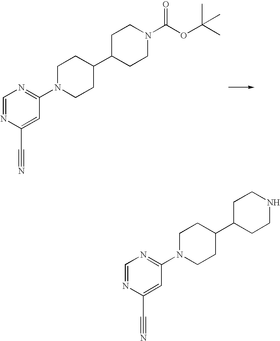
C1=NC(C#N)=CC(N2CCC(C3CCN(C(OC(C)(C)C)=O)CC3)CC2)=N1.C1=NC(C#N)=CC(N2CCC(C3CCNCC3)CC2)=N1
